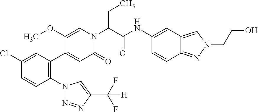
C1(Cl)=CC(C2=CC(=O)N(C(C(=O)NC3=CC4=CN(CCO)N=C4C=C3)CC)C=C2OC)=C(N2C=C(C(F)(F)[H])N=N2)C=C1
